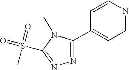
N1=C(C2=CC=NC=C2)N(C)C(S(C)(=O)=O)=N1
